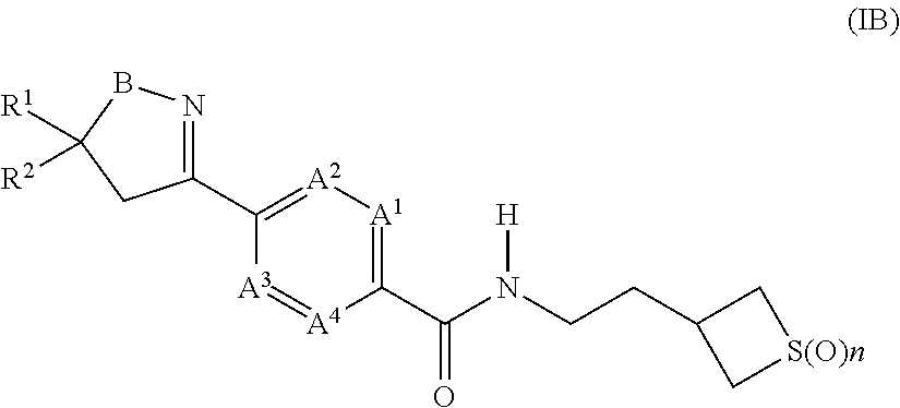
C1(C(N(CCC2C[S(O)n]C2)[H])=O)=[A1][A2]=C(C2=NBC([R1])([R2])C2)[A3]=[A4]1
